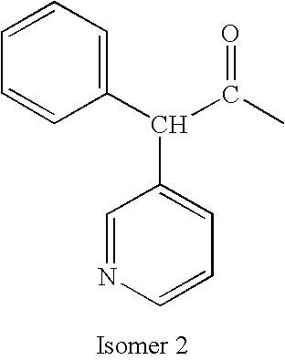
C1=CC=C(C(C(C)=O)C2=CC=CN=C2)C=C1
